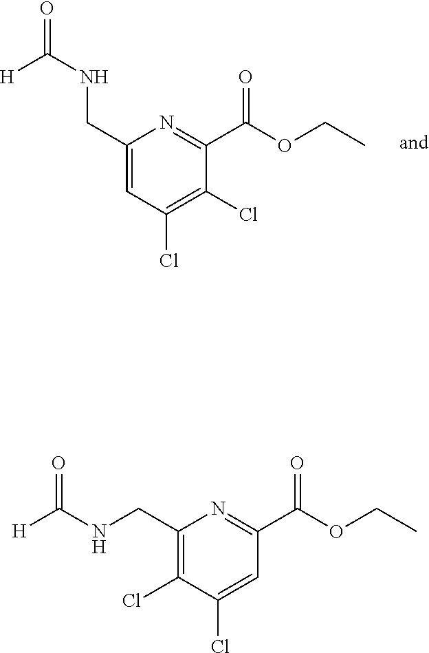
C1(CNC([H])=O)=CC(Cl)=C(Cl)C(C(OCC)=O)=N1.C1(CNC([H])=O)=C(Cl)C(Cl)=CC(C(OCC)=O)=N1
